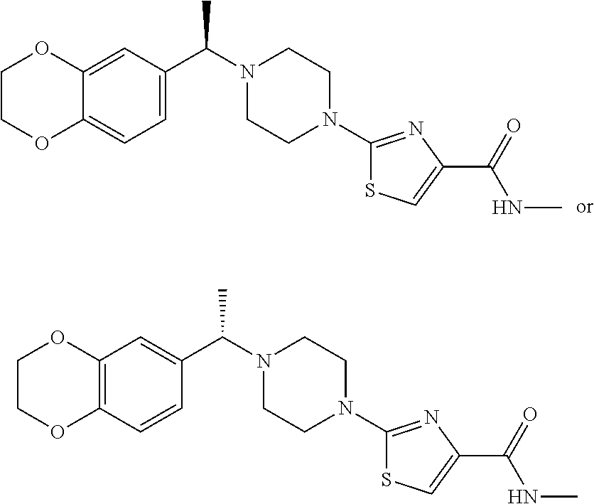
C12=CC(C(N3CCN(C4=NC(C(NC)=O)=CS4)CC3)C)=CC=C1OCCO2.C12=C(C=CC(C(N3CCN(C4=NC(C(NC)=O)=CS4)CC3)C)=C1)OCCO2
